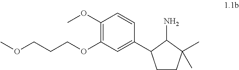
C1(OC)=C(OCCCOC)C=C(C2CCC(C)(C)C2N)C=C1
